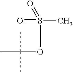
CS(=O)(=O)OC(C)(C)C
